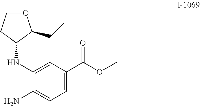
C1(NC2C(CC)OCC2)=CC(C(OC)=O)=CC=C1N
